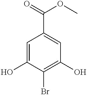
C1=C(O)C(Br)=C(O)C=C1C(=O)OC
